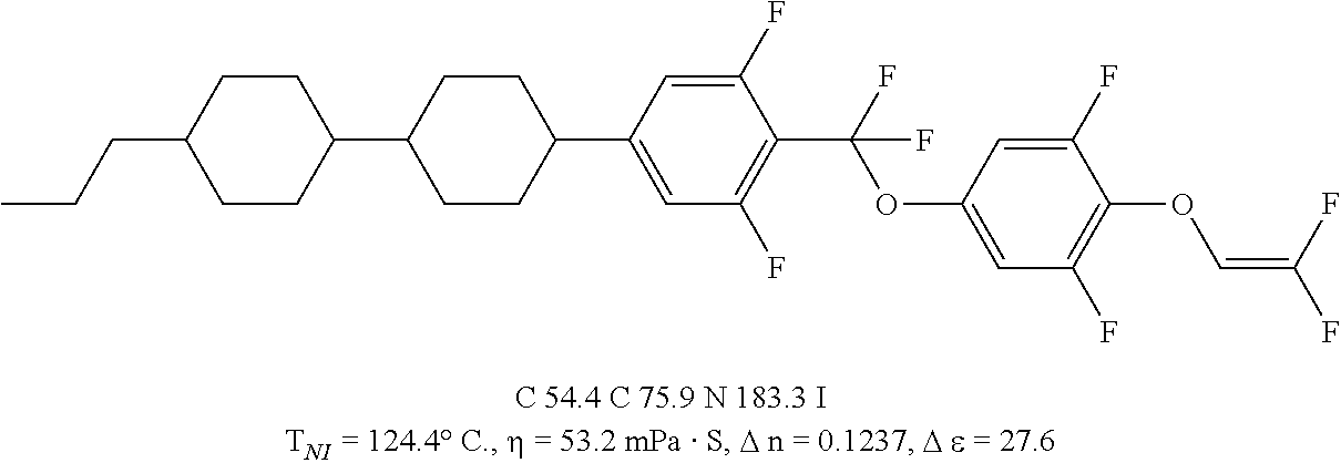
C1CC(C2CCC(C3=CC(F)=C(C(F)(OC4=CC(F)=C(OC=C(F)F)C(F)=C4)F)C(F)=C3)CC2)CCC1CCC
